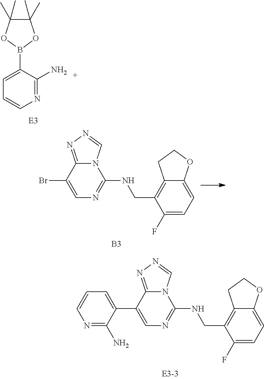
C1(Br)=CN=C(NCC2=C3C(=CC=C2F)OCC3)N2C1=NN=C2.[B3].N1=C(N)C(B2OC(C)(C)C(C)(C)O2)=CC=C1.C1(C2=CC=CN=C2N)=CN=C(NCC2=C3C(=CC=C2F)OCC3)N2C1=NN=C2
